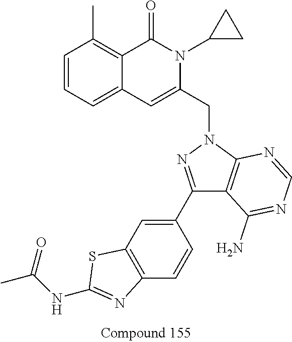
C1=CC=C2C(=C1C)C(=O)N(C1CC1)C(CN1N=C(C3=CC4=C(C=C3)N=C(NC(C)=O)S4)C3=C1N=CN=C3N)=C2
